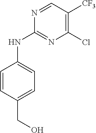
C1(Cl)=C([CF3])C=NC(NC2=CC=C(CO)C=C2)=N1
